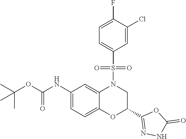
C1(NC(OC(C)(C)C)=O)=CC=C2C(=C1)N(S(C1=CC=C(F)C(Cl)=C1)(=O)=O)CC(C1=NNC(=O)O1)O2
